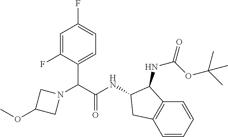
C(C(NC1CC2=C(C1NC(=O)OC(C)(C)C)C=CC=C2)=O)(C1=CC=C(F)C=C1F)N1CC(OC)C1
